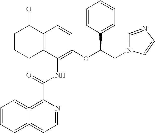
C1(NC(C2=C3=CC=CC=C3=CC=N2)=O)=C(OC(CN2C=CN=C2)C2=CC=CC=C2)C=CC2=C1CCCC2=O
